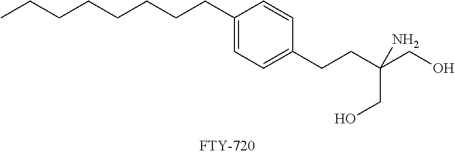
C1(CCCCCCCC)=CC=C(CCC(CO)(N)CO)C=C1
